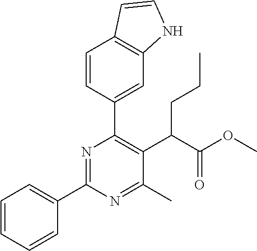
C1=CC=CC(C2=NC(C3=CC4=C(C=C3)C=CN4)=C(C(C(OC)=O)CCC)C(C)=N2)=C1
